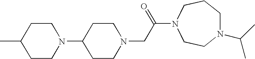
C1CN(CC(=O)N2CCCN(C(C)C)CC2)CCC1N1CCC(C)CC1
